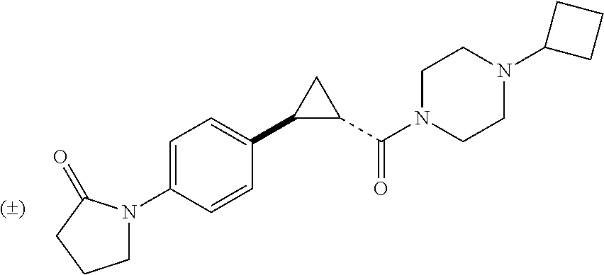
C1=C(N2CCCC2=O)C=CC(C2C(C(N3CCN(C4CCC4)CC3)=O)C2)=C1
